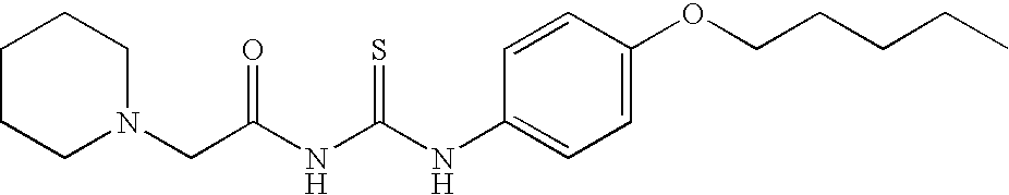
C(NC(NC1=CC=C(OCCCCC)C=C1)=S)(=O)CN1CCCCC1
